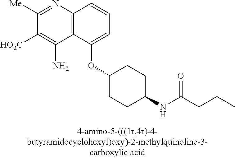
C1([Me])=NC2=C(C(N)=C1[HO2C])C(OC1CCC(NC(CCC)=O)CC1)=CC=C2
